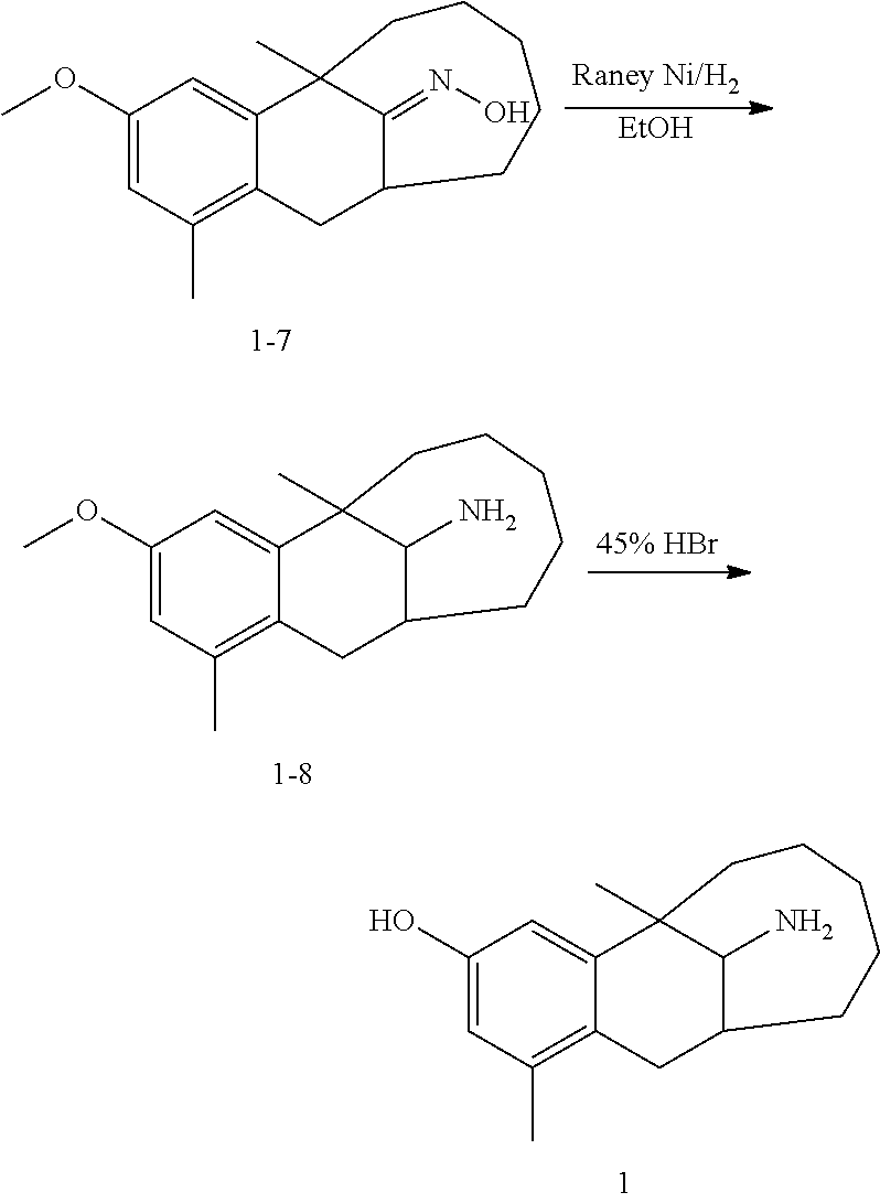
C1(O)=CC(C)=C2C(=C1)C1(C)C(N)C(C2)CCCCC1.C1(OC)=CC(C)=C2C(=C1)C1(C)C(=NO)C(C2)CCCCC1.[EtOH].C1(OC)=CC(C)=C2C(=C1)C1(C)C(N)C(C2)CCCCC1
